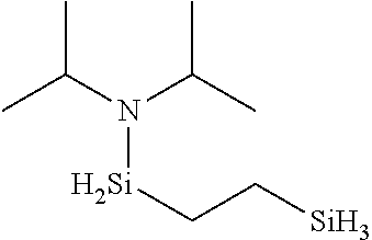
N([Si]CC[Si])(C(C)C)C(C)C
